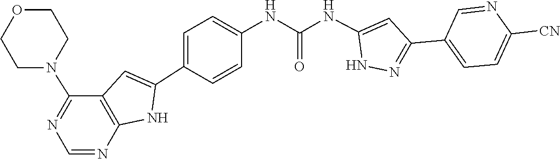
C1=C(C2=NNC(NC(NC3=CC=C(C4=CC5=C(N4)N=CN=C5N4CCOCC4)C=C3)=O)=C2)C=NC([CN])=C1
